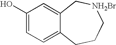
C1(O)=CC=C2C(=C1)C[NH2Br]CCC2
